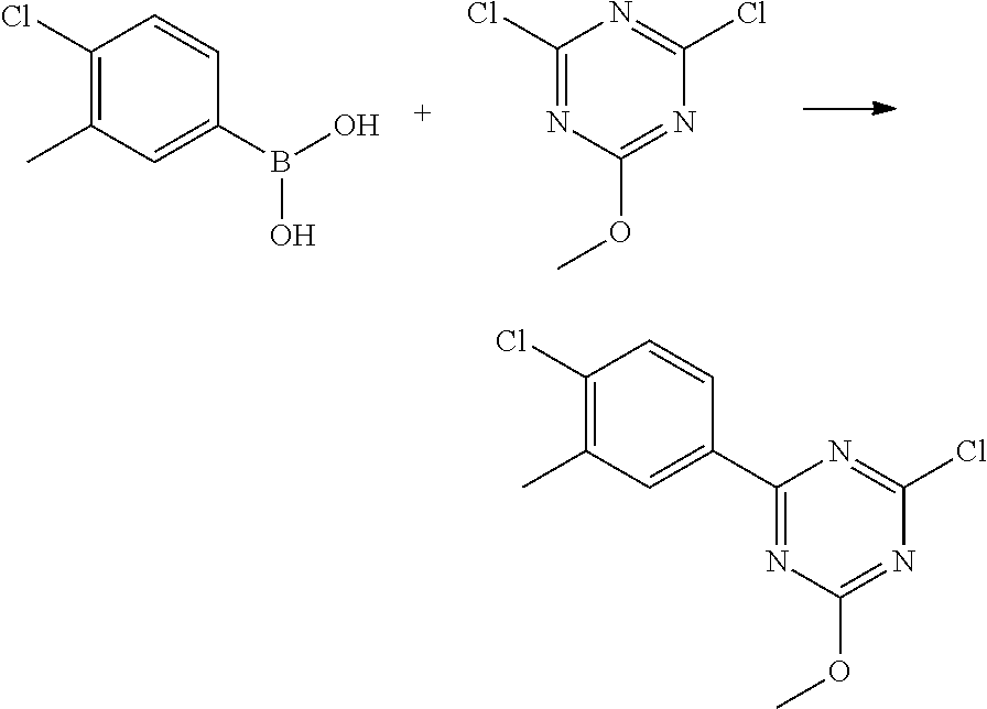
C1(Cl)=C(C)C=C(B(O)O)C=C1.C1(Cl)=NC(OC)=NC(Cl)=N1.C1(Cl)=C(C)C=C(C2=NC(OC)=NC(Cl)=N2)C=C1
